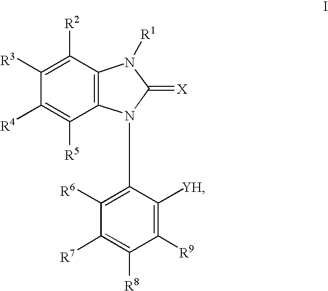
C1([R4])=C([R5])C2=C(C([R2])=C1[R3])N([R1])C(=[X])N2C1=C([R6])C([R7])=C([R8])C([R9])=C1[YH]
